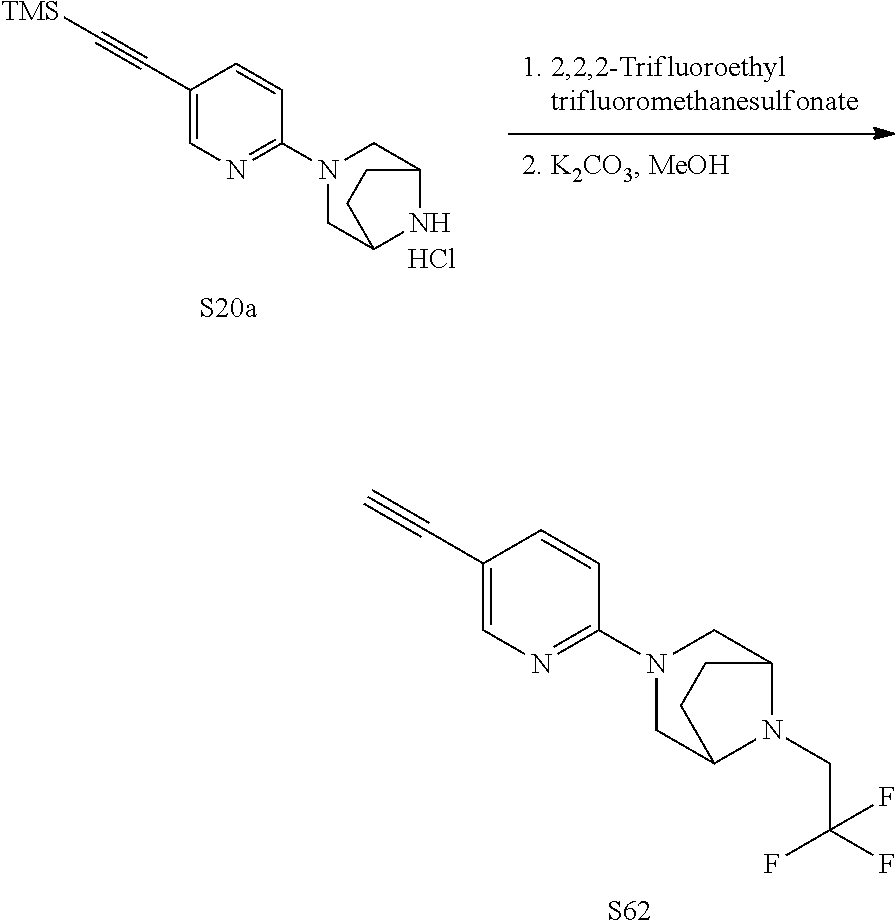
[S62].C1(C#C)=CN=C(N2CC3N(CC(F)(F)F)C(C2)CC3)C=C1.C1(C#C[TMS])=CN=C(N2CC3NC(C2)CC3)C=C1.Cl.[S20a]
